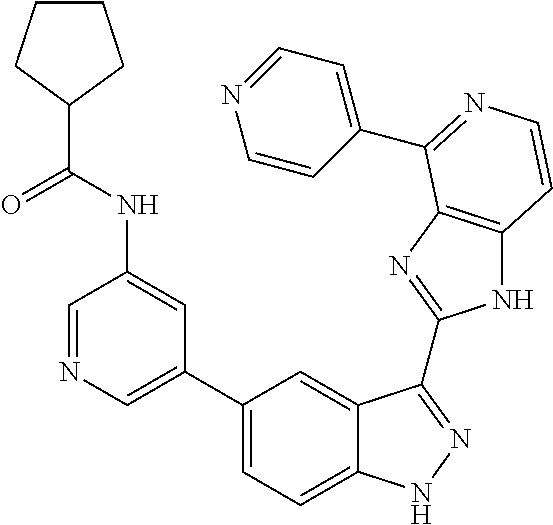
C1(C2=CN=CC(NC(C3CCCC3)=O)=C2)=CC=C2C(=C1)C(C1=NC3=C(N1)C=CN=C3C1=CC=NC=C1)=NN2
